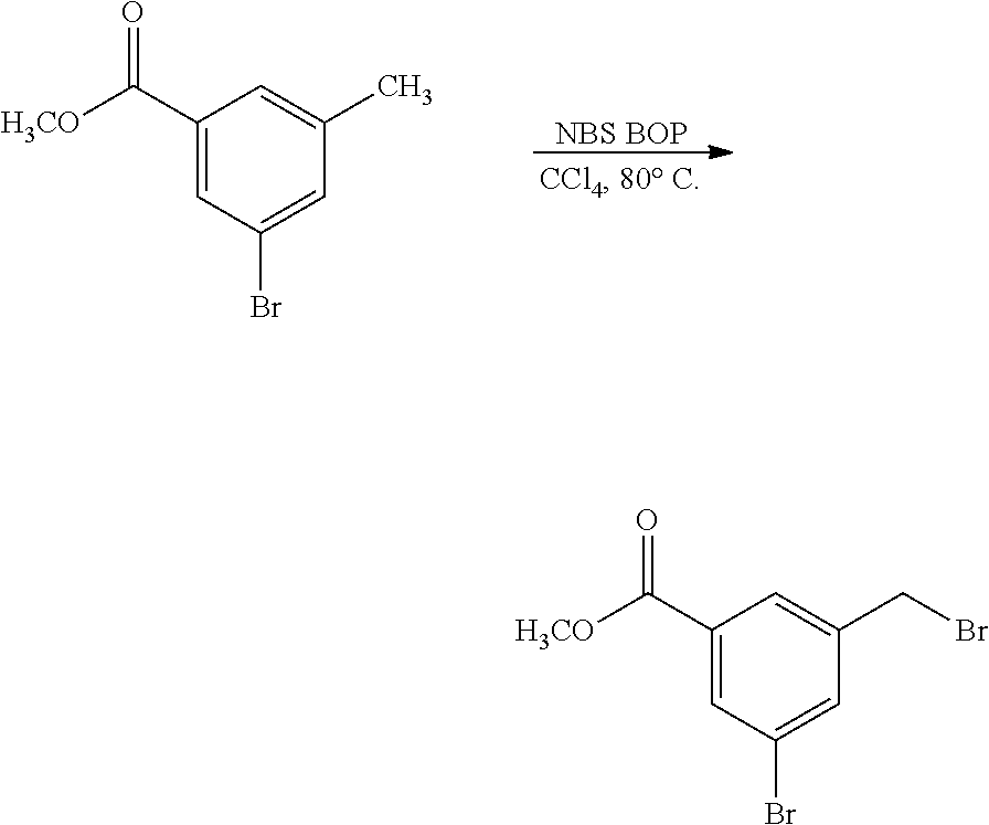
[NBS BOP].C1(C([H3CO])=O)=CC(Br)=CC(C)=C1.C1(C([H3CO])=O)=CC(Br)=CC(CBr)=C1
